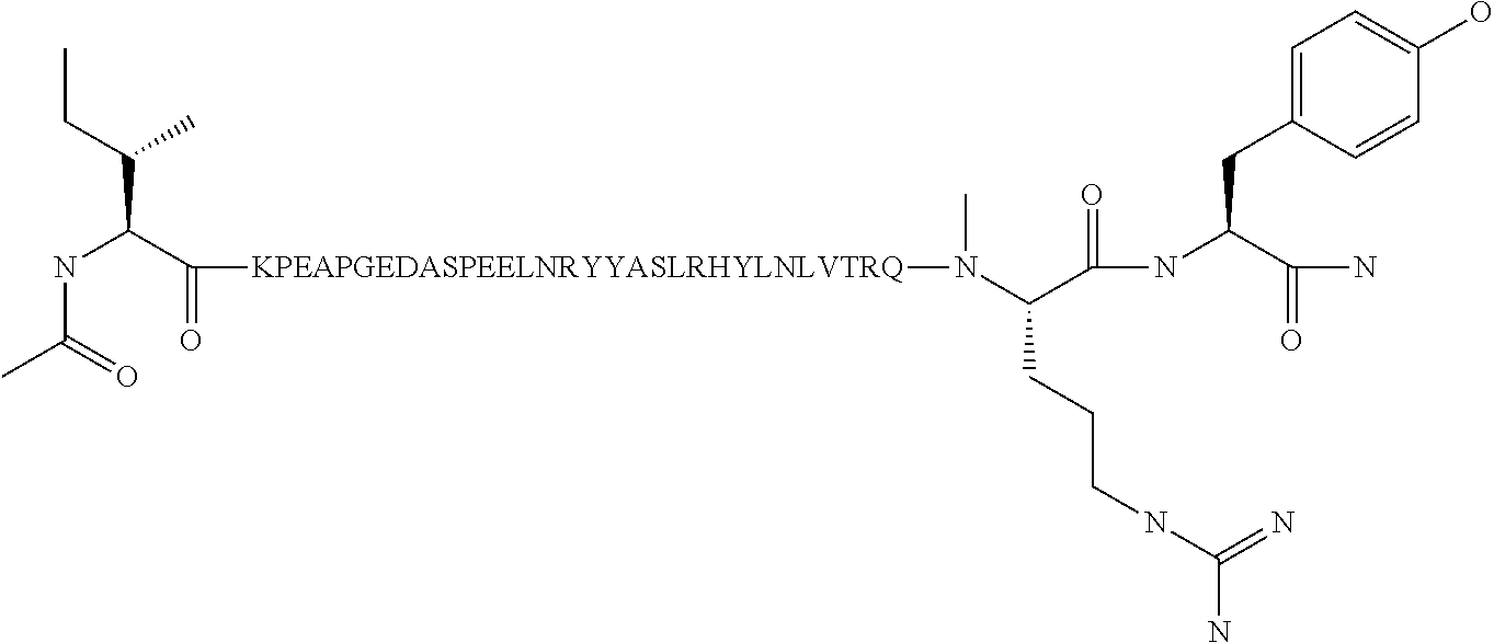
CCC(C(C(=O)[KPEAPGEDASPEELNRYYASLRHYLNLVTRQ]N(C)C(C(=O)NC(CC1=CC=C(O)C=C1)C(N)=O)CCCNC(N)=N)NC(C)=O)C
